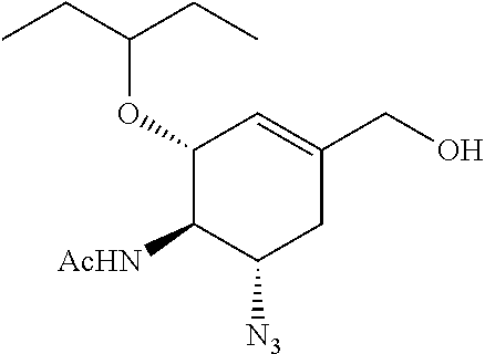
C1(OC(CC)CC)C([AcHN])C([N3])CC(CO)=C1
